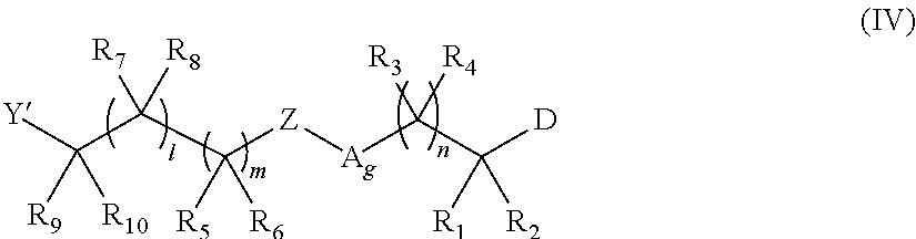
[Y]C(C(C([Z][Ag]C(C([D])([R1])[R2])([R3])[R4])([R5])[R6])([R7])[R8])([R9])[R10]
